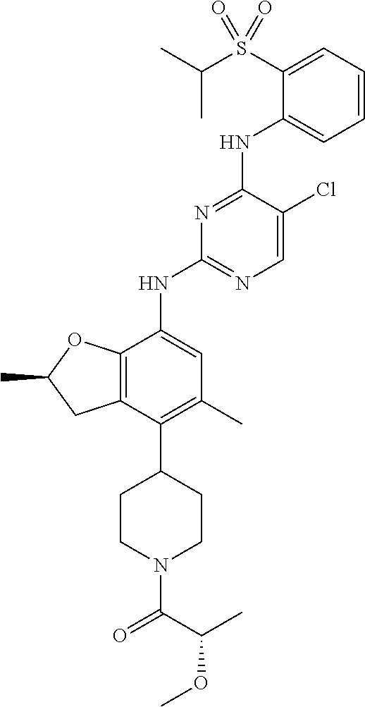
C1=CC=C(S(C(C)C)(=O)=O)C(NC2=NC(NC3=CC(C)=C(C4CCN(C(C(C)OC)=O)CC4)C4=C3OC(C)C4)=NC=C2Cl)=C1
